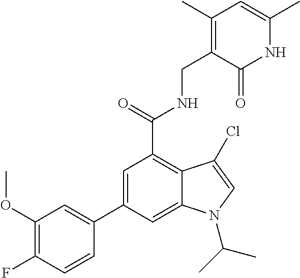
C1=C(C2=CC(OC)=C(F)C=C2)C=C2C(=C1C(NCC1=C(C)C=C(C)NC1=O)=O)C(Cl)=CN2C(C)C
